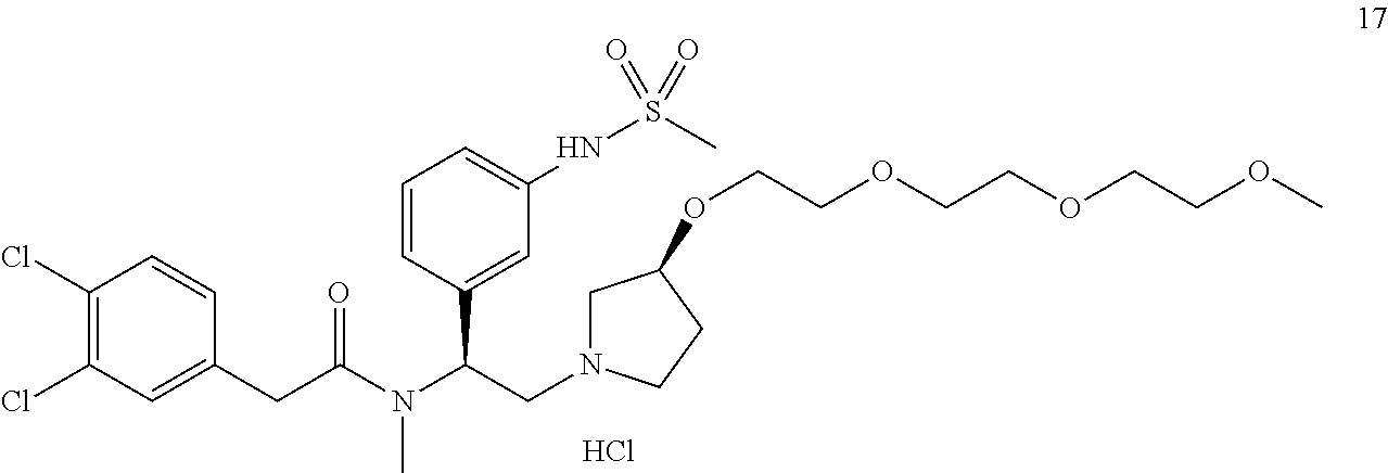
Cl.C1(Cl)=C(Cl)C=C(CC(N(C(CN2CC(OCCOCCOCCOC)CC2)C2=CC(NS(=O)(C)=O)=CC=C2)C)=O)C=C1
